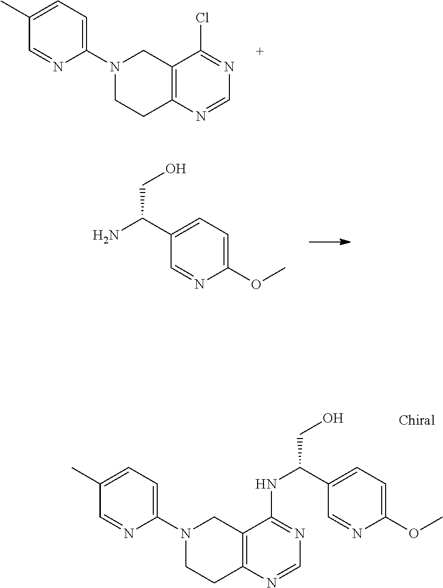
C1(N2CCC3=C(C2)C(Cl)=NC=N3)=CC=C(C)C=N1.C1(C(N)CO)=CC=C(OC)N=C1.C1(N2CCC3=C(C2)C(NC(C2=CC=C(OC)N=C2)CO)=NC=N3)=CC=C(C)C=N1
